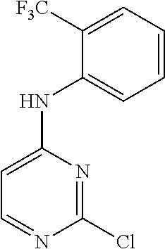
C1=CC=C([F3C])C(NC2=CC=NC(Cl)=N2)=C1
